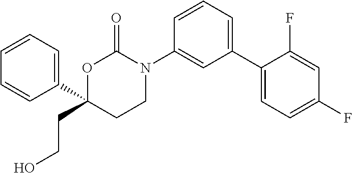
C1(C2(CCO)CCN(C3=CC(C4=CC=C(F)C=C4F)=CC=C3)C(=O)O2)=CC=CC=C1
